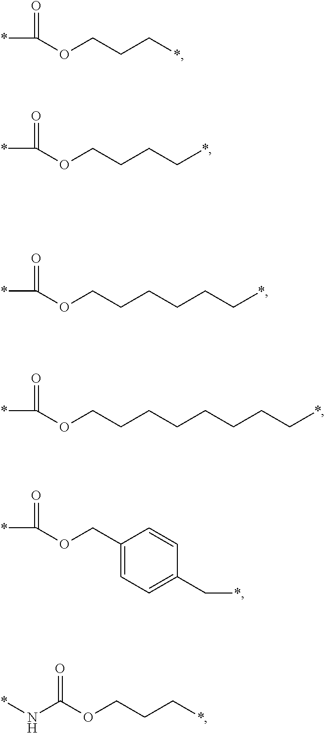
*C(=O)OCCC*.*C(=O)OCCCC*.*C(=O)OCCCCCC*.*C(=O)OCCCCCCCC*.*C(=O)OCC1=CC=C(C*)C=C1.C(=O)(OCCC*)N*
